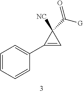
C1=CC=CC(C2=CC2([NC])C(=O)[G])=C1
